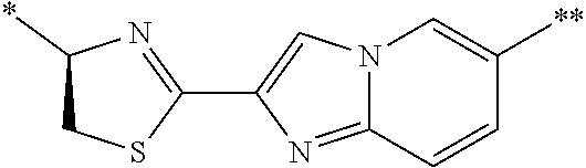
C1(C2=NC(*)CS2)=CN2C(=N1)C=CC([**])=C2
